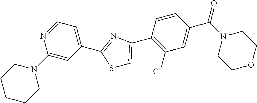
C1=NC(N2CCCCC2)=CC(C2=NC(C3=C(Cl)C=C(C(N4CCOCC4)=O)C=C3)=CS2)=C1
